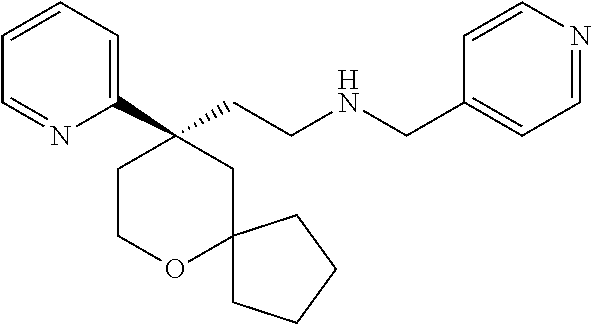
C1(C2(CCNCC3=CC=NC=C3)CCOC3(C2)CCCC3)=CC=CC=N1
